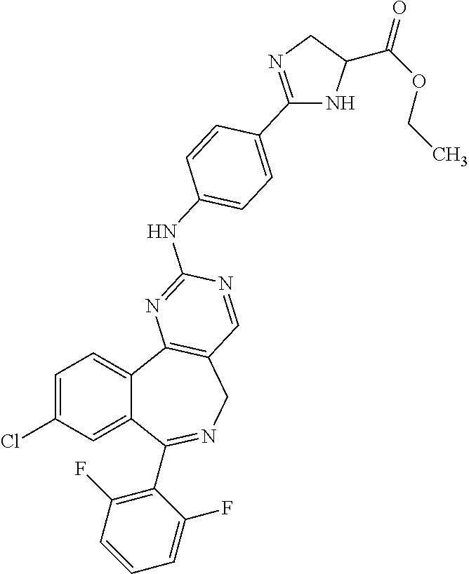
C1=C(Cl)C=C2C(=C1)C1=C(CN=C2C2=C(F)C=CC=C2F)C=NC(NC2=CC=C(C3=NCC(C(OCC)=O)N3)C=C2)=N1
